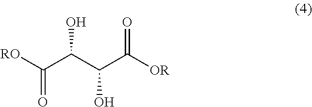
[RO]C(C(C(C([OR])=O)O)O)=O
